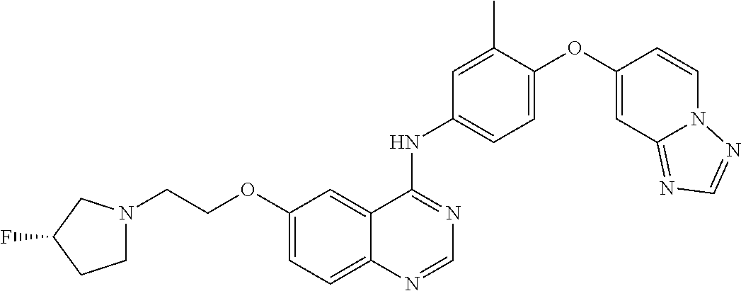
C12=CC=C(OCCN3CCC(F)C3)C=C1C(NC1=CC=C(OC3=CC4=NC=NN4C=C3)C(C)=C1)=NC=N2
